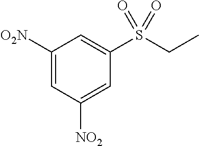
C1([O2N])=CC([NO2])=CC(S(CC)(=O)=O)=C1
